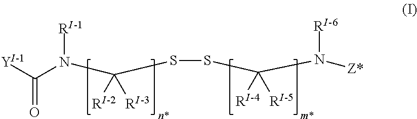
[Y]C(N([RI-1])C(SSC(N([RI-6])[Z*])([RI-4])[RI-5])([RI-2])[RI-3])=O
